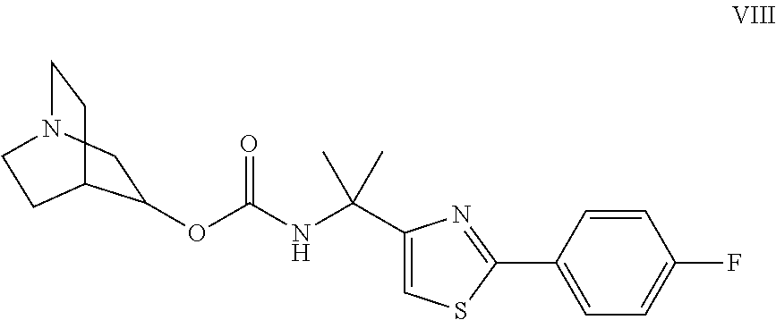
C1(OC(NC(C2=CSC(C3=CC=C(F)C=C3)=N2)(C)C)=O)CN2CCC1CC2
